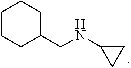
C1CCC(CNC2CC2)CC1
